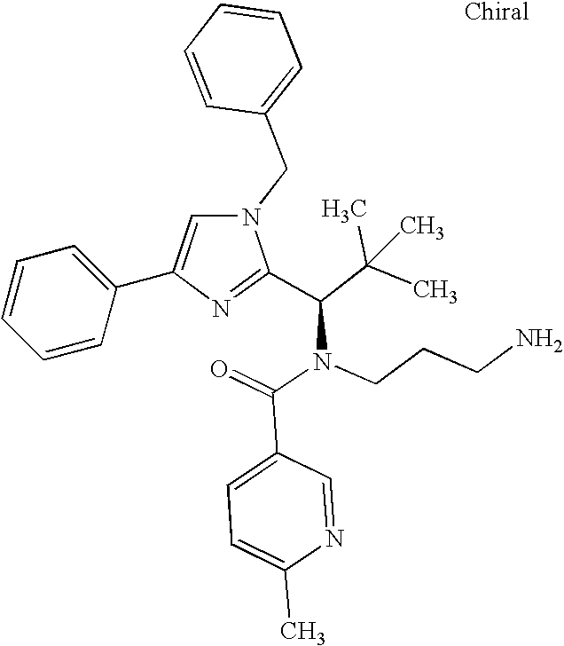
N1(CC2=CC=CC=C2)C=C(C2=CC=CC=C2)N=C1C(C(C)(C)C)N(CCCN)C(=O)C1=CC=C(C)N=C1
